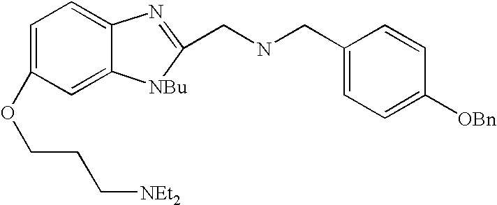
C1=C(OCCC[NEt2])C=C2C(=C1)N=C(CNCC1=CC=C([OBn])C=C1)[NBu]2
